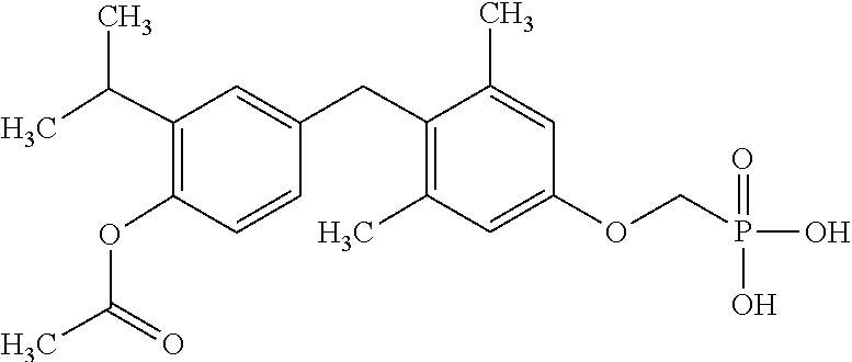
C1(CC2=CC(C(C)C)=C(OC(C)=O)C=C2)=C(C)C=C(OCP(=O)(O)O)C=C1C
